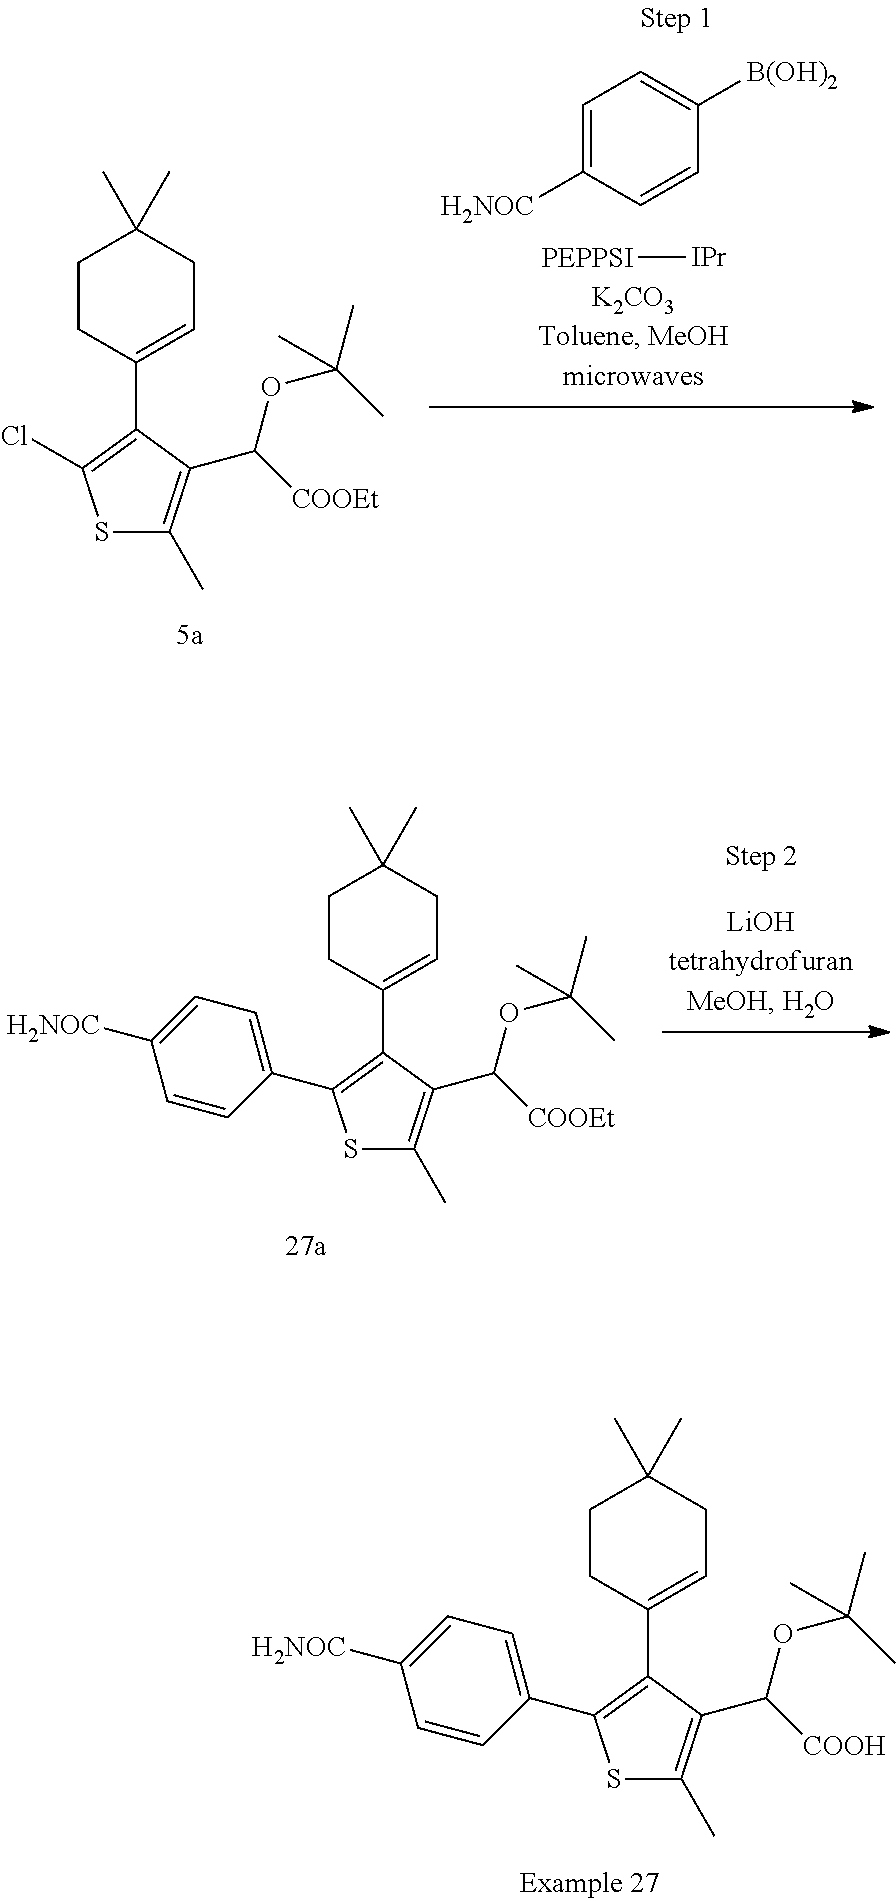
C1CC(C2=C(C3=CC=C([H2NOC])C=C3)SC(C)=C2C([COOH])OC(C)(C)C)=CCC1(C)C.[PEPPSI][IPr].C1=C([H2NOC])C=CC([B(OH)2])=C1.C1CC(C2=C(Cl)SC(C)=C2C([COOEt])OC(C)(C)C)=CCC1(C)C.C1CC(C2=C(C3=CC=C([H2NOC])C=C3)SC(C)=C2C([COOEt])OC(C)(C)C)=CCC1(C)C
